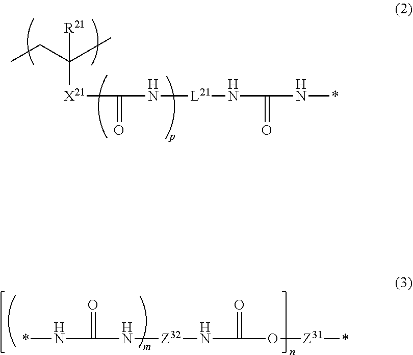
CCC(C)([X21]C(N[L21]NC(N*)=O)=O)[R21].N([Z32]NC(O[Z31]*)=O)C(N*)=O
